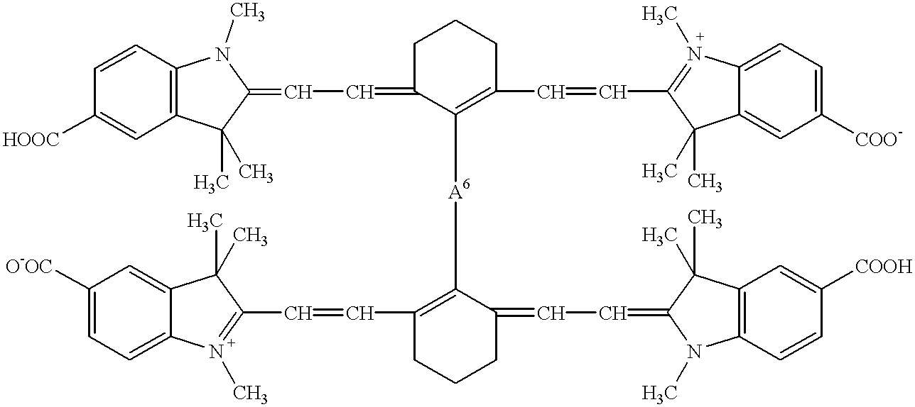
C12=C(C=CC([HOOC])=C1)N(C)C(=CC=C1C([A6]C3=C(C=CC4=N(C)C5=CC=C([O-OC])C=C5C4(C)C)CCCC3=CC=C3N(C)C4=C(C=C([COOH])C=C4)C3(C)C)=C(C=CC3=N(C)C4=CC=C([COO-])C=C4C3(C)C)CCC1)C2(C)C
